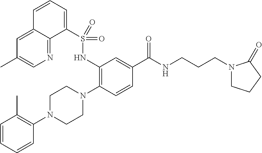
C1=CC=CC(N2CCN(C3=C(NS(C4=CC=CC5=CC(C)=CN=C45)(=O)=O)C=C(C(NCCCN4CCCC4=O)=O)C=C3)CC2)=C1C
